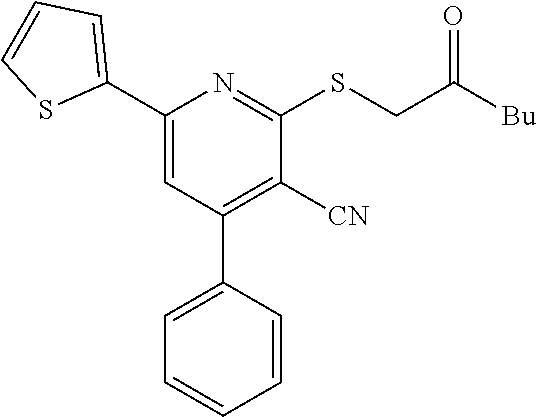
C1(C2=CC(C3=CC=CC=C3)=C([CN])C(SCC([Bu])=O)=N2)=CC=CS1
